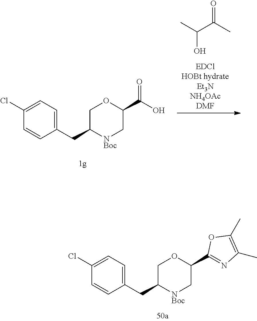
C1(CC2[NBoc]CC(C(O)=O)OC2)=CC=C(Cl)C=C1.C(=O)(C(C)O)C.C1(CC2[NBoc]CC(C3=NC(C)=C(C)O3)OC2)=CC=C(Cl)C=C1
